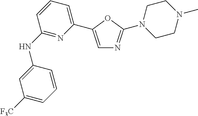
C1=C(C2=CC=CC(NC3=CC([F3C])=CC=C3)=N2)OC(N2CCN(C)CC2)=N1
